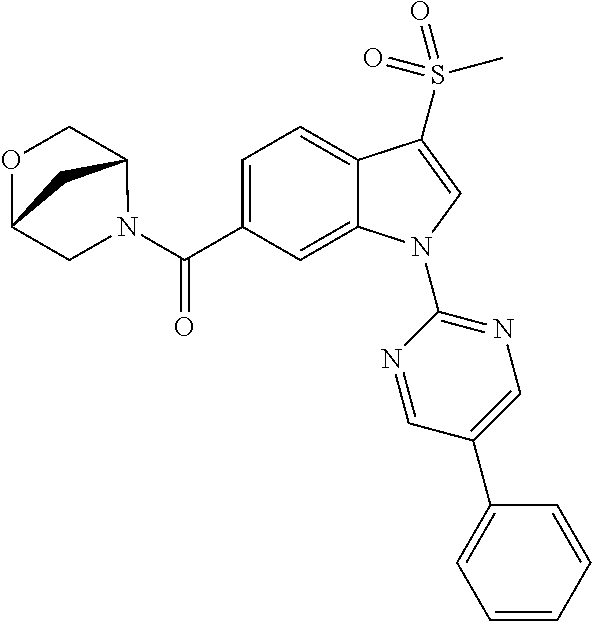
C(C1=CC=C2C(=C1)N(C1=NC=C(C3=CC=CC=C3)C=N1)C=C2S(C)(=O)=O)(=O)N1C2COC(C1)C2
